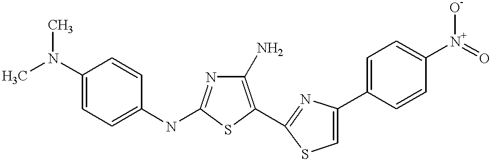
C1(N)=C(C2=NC(C3=CC=C([N+](=O)[O-])C=C3)=CS2)SC(NC2=CC=C(N(C)C)C=C2)=N1
